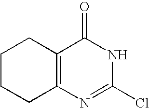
C1CCC2=C(C1)C(=O)NC(Cl)=N2
